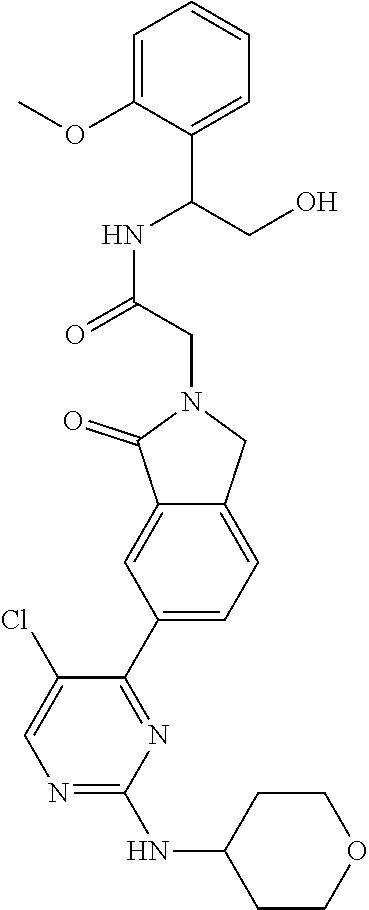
N1=C(NC2CCOCC2)N=C(C2=CC=C3C(=C2)C(=O)N(CC(=O)NC(CO)C2=CC=CC=C2OC)C3)C(Cl)=C1
